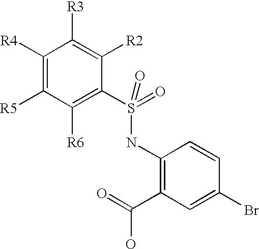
C1([R4])=C([R5])C([R6])=C(S(=O)(NC2=C(C(=O)O)C=C(Br)C=C2)=O)C([R2])=C1[R3]
